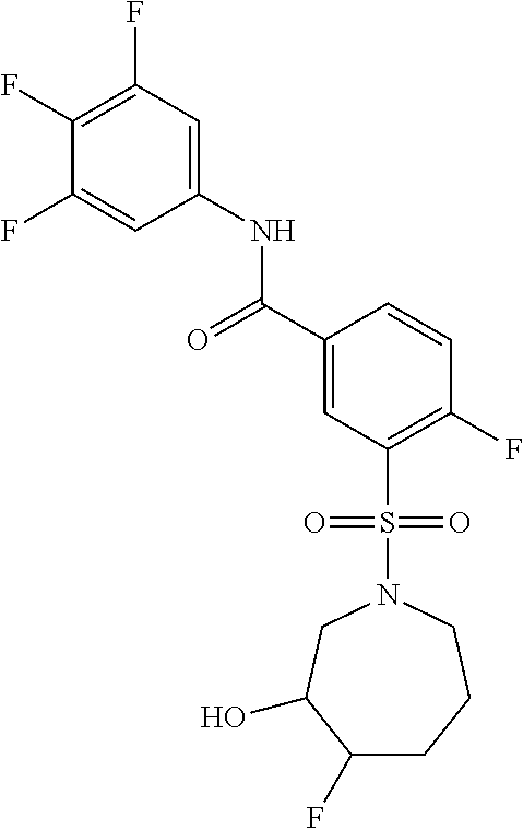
C1(F)=C(F)C=C(NC(C2=CC(S(N3CC(O)C(F)CCC3)(=O)=O)=C(F)C=C2)=O)C=C1F
